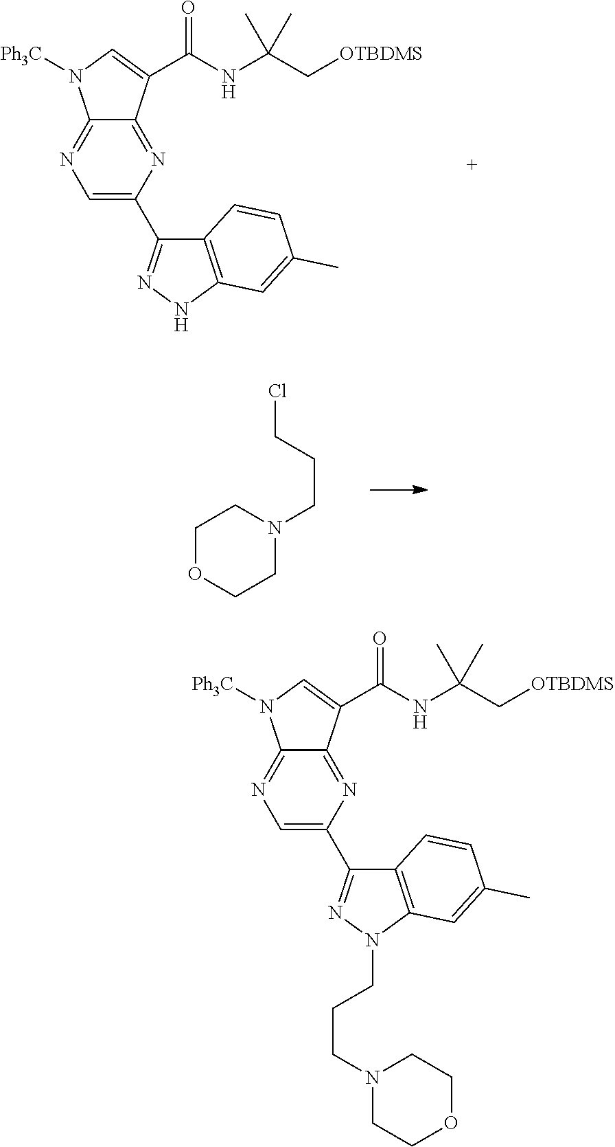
C1=C(C2=NNC3=C2C=CC(C)=C3)N=C2C(=N1)N([Ph3C])C=C2C(NC(C[OTBDMS])(C)C)=O.C1OCCN(CCCCl)C1.C1=C(C2=NN(CCCN3CCOCC3)C3=C2C=CC(C)=C3)N=C2C(=N1)N([Ph3C])C=C2C(NC(C[OTBDMS])(C)C)=O
